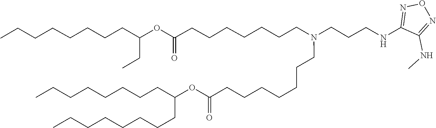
C(CCCCC(CCCCCCCC)OC(=O)CCCCCCCN(CCCCCCCC(OC(CC)CCCCCCCC)=O)CCCNC1=NON=C1NC)CCC
